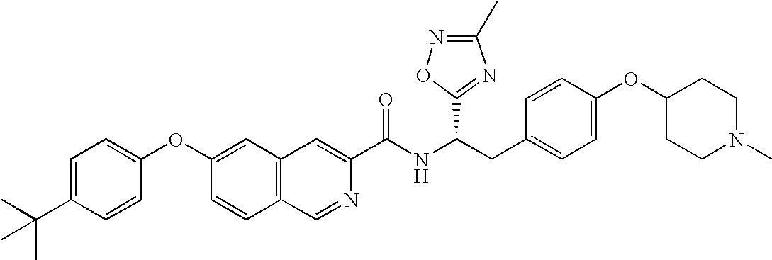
C1=C(C(C)(C)C)C=CC(OC2=CC3=C(C=C2)C=NC(C(NC(CC2=CC=C(OC4CCN(C)CC4)C=C2)C2=NC(C)=NO2)=O)=C3)=C1
